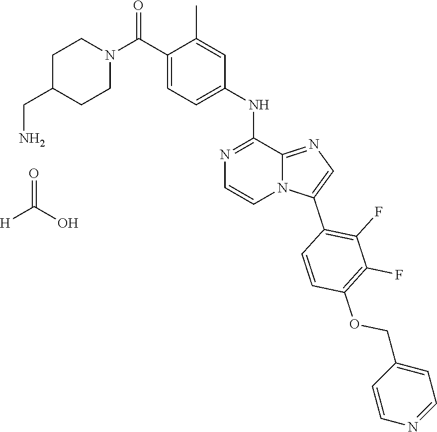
C1C(CN)CCN(C(C2=CC=C(NC3=NC=CN4C3=NC=C4C3=C(F)C(F)=C(OCC4=CC=NC=C4)C=C3)C=C2C)=O)C1.O=C(O)[H]
